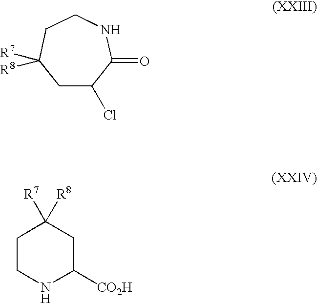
C1C(Cl)C(=O)NCCC1([R7])[R8].C1CNC([CO2H])CC1([R7])[R8]
